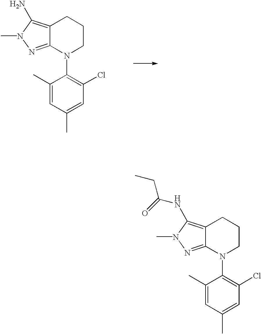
C12=C(N)N(C)N=C1N(C1=C(Cl)C=C(C)C=C1C)CCC2.C12=C(NC(CC)=O)N(C)N=C1N(C1=C(Cl)C=C(C)C=C1C)CCC2
